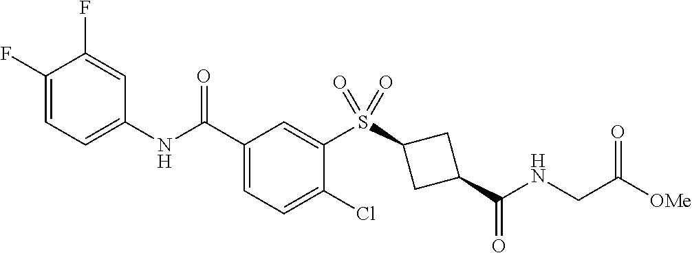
C1(F)=CC=C(NC(C2=CC=C(Cl)C(S(C3CC(C(NCC([OMe])=O)=O)C3)(=O)=O)=C2)=O)C=C1F
